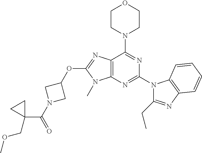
C12=C(N=C(N3C(CC)=NC4=C3C=CC=C4)N=C1N1CCOCC1)N(C)C(OC1CN(C(=O)C3(COC)CC3)C1)=N2
